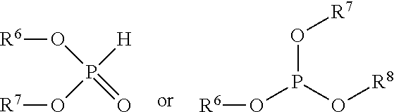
[R6]OP([H])(=O)O[R7].[R6]OP(O[R8])O[R7]
